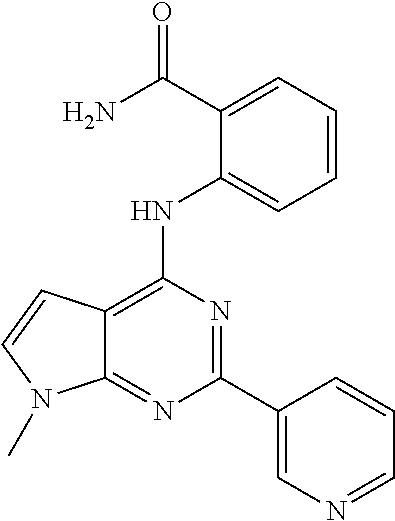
C12=NC(C3=CN=CC=C3)=NC(NC3=CC=CC=C3C(N)=O)=C1C=CN2C
